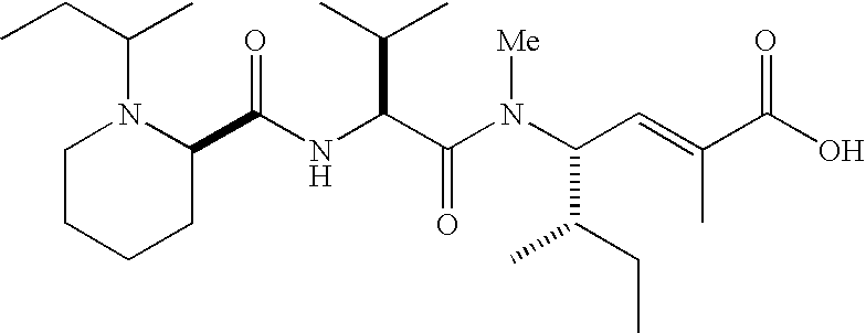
N(C(C(N(C(C(CC)C)C=C(C)C(O)=O)[Me])=O)C(C)C)C(C1N(C(CC)C)CCCC1)=O
